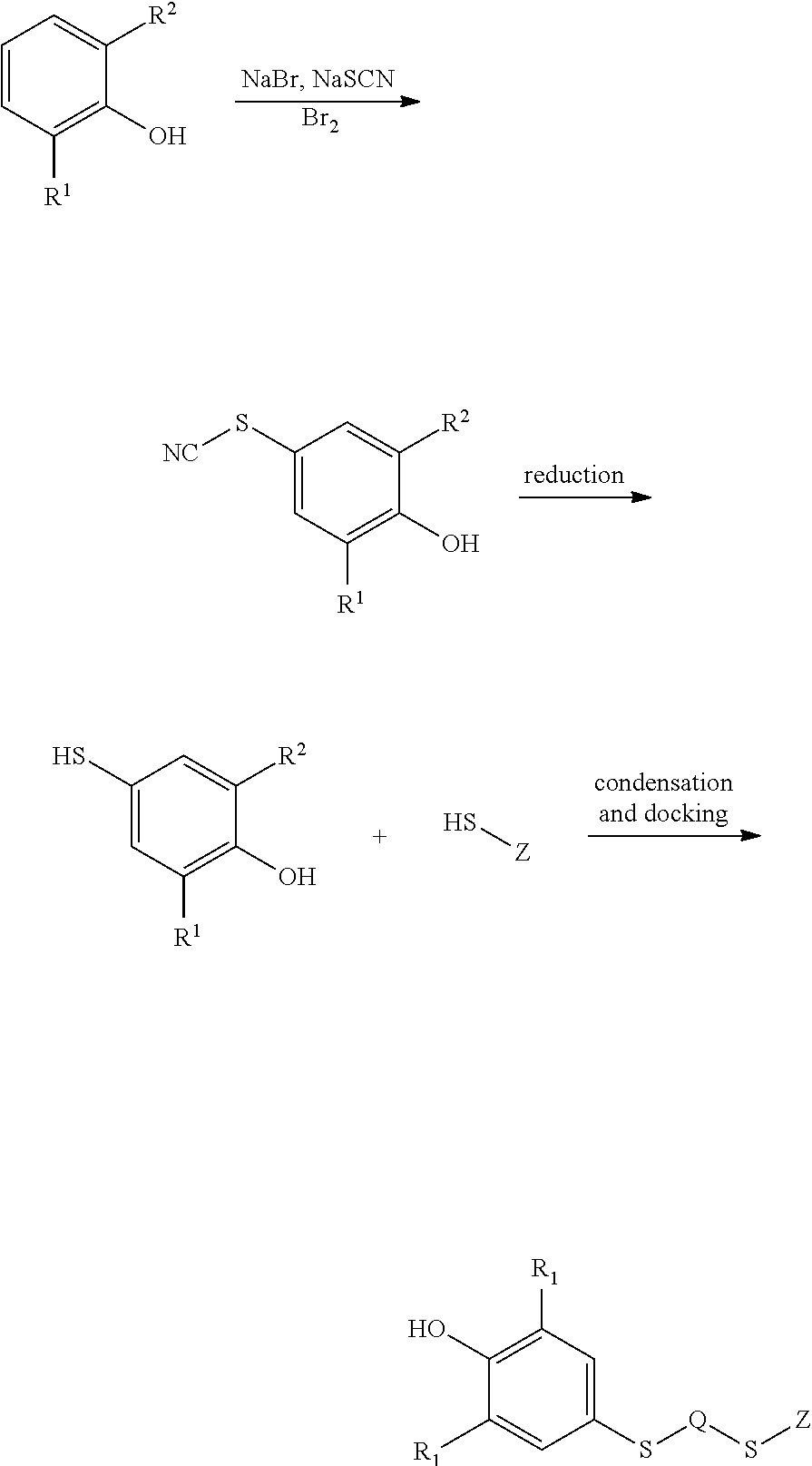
[Br2].C1=CC([R1])=C(O)C([R2])=C1.C1(S[NC])=CC([R1])=C(O)C([R2])=C1.C1(S)=CC([R1])=C(O)C([R2])=C1.S[Z].C1(S[Q]S[Z])=CC([R1])=C(O)C([R1])=C1
